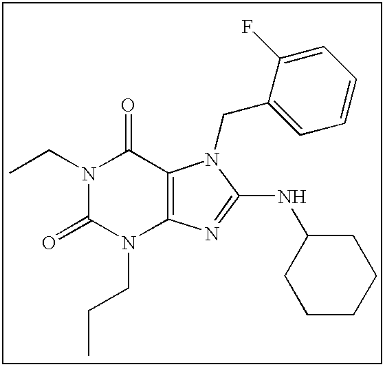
N1(CC)C(=O)N(CCC)C2=C(C1=O)N(CC1=CC=CC=C1F)C(NC1CCCCC1)=N2
